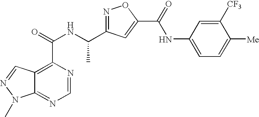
C12=NC=NC(C(NC(C3=NOC(C(=O)NC4=CC=C([Me])C([CF3])=C4)=C3)C)=O)=C1C=NN2C
